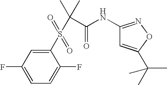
C1(F)=CC=C(F)C(S(C(C(=O)NC2=NOC(C(C)(C)C)=C2)(C)C)(=O)=O)=C1
